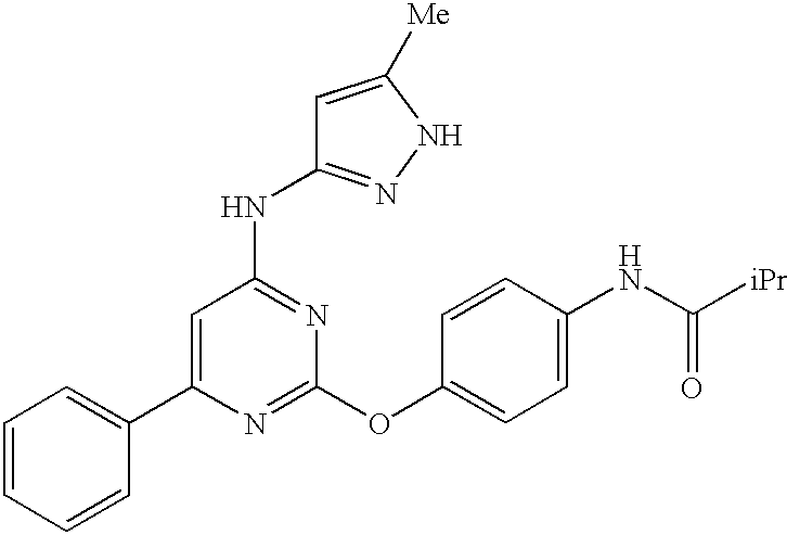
C1=CC=CC(C2=CC(NC3=NNC([Me])=C3)=NC(OC3=CC=C(NC([iPr])=O)C=C3)=N2)=C1
